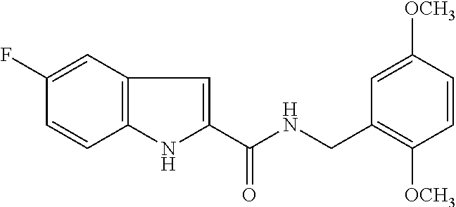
C1(F)=CC2=C(C=C1)NC(C(NCC1=C([OCH3])C=CC([OCH3])=C1)=O)=C2
